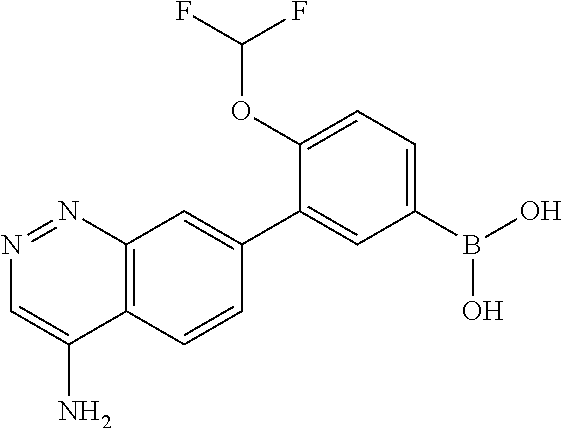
N1=NC2=C(C(N)=C1)C=CC(C1=CC(B(O)O)=CC=C1OC(F)F)=C2
